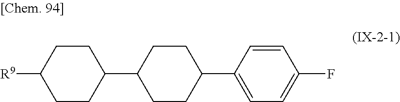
C1CC([R9])CCC1C1CCC(C2=CC=C(F)C=C2)CC1
